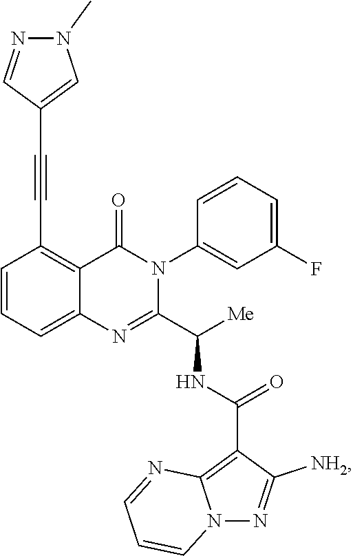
C1=CC=C2C(=C1C#CC1=CN(C)N=C1)C(=O)N(C1=CC(F)=CC=C1)C(C([Me])NC(C1=C3N(N=C1[NH2])C=CC=N3)=O)=N2
